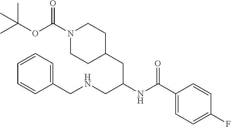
O(C(N1CCC(CC(NC(C2=CC=C(F)C=C2)=O)CNCC2=CC=CC=C2)CC1)=O)C(C)(C)C
